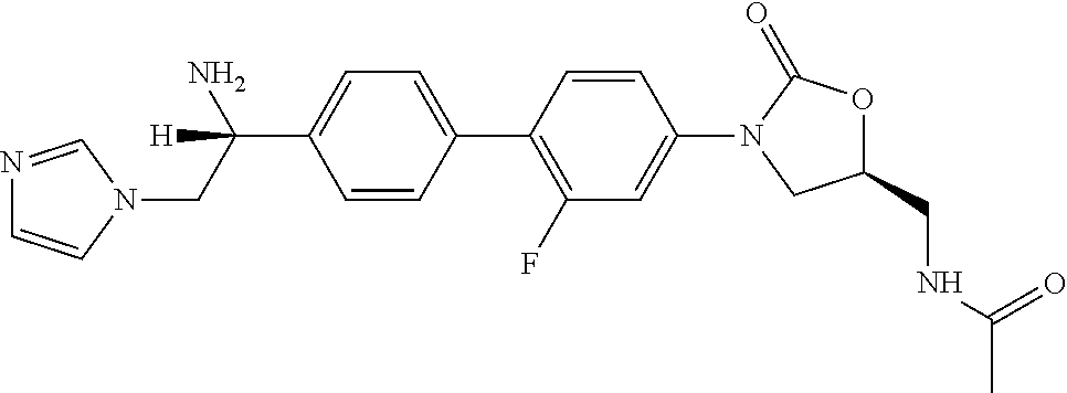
C1=CC(C2=C(F)C=C(N3CC(CNC(C)=O)OC3=O)C=C2)=CC=C1C(N)(CN1C=NC=C1)[H]
